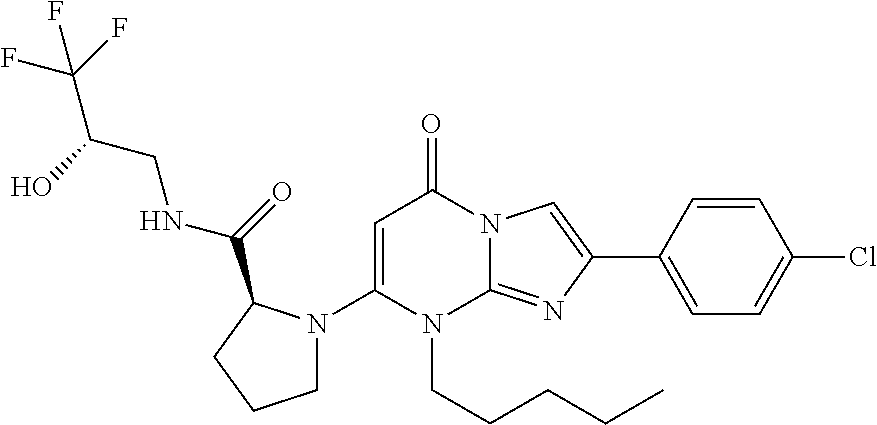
C1(N2CCCC2C(=O)NCC(O)C(F)(F)F)=CC(=O)N2C(=NC(C3=CC=C(Cl)C=C3)=C2)N1CCCCC
